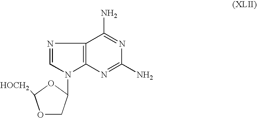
O1CC(N2C3=C(N=C2)C(N)=NC(N)=N3)OC1[HOCH2]
